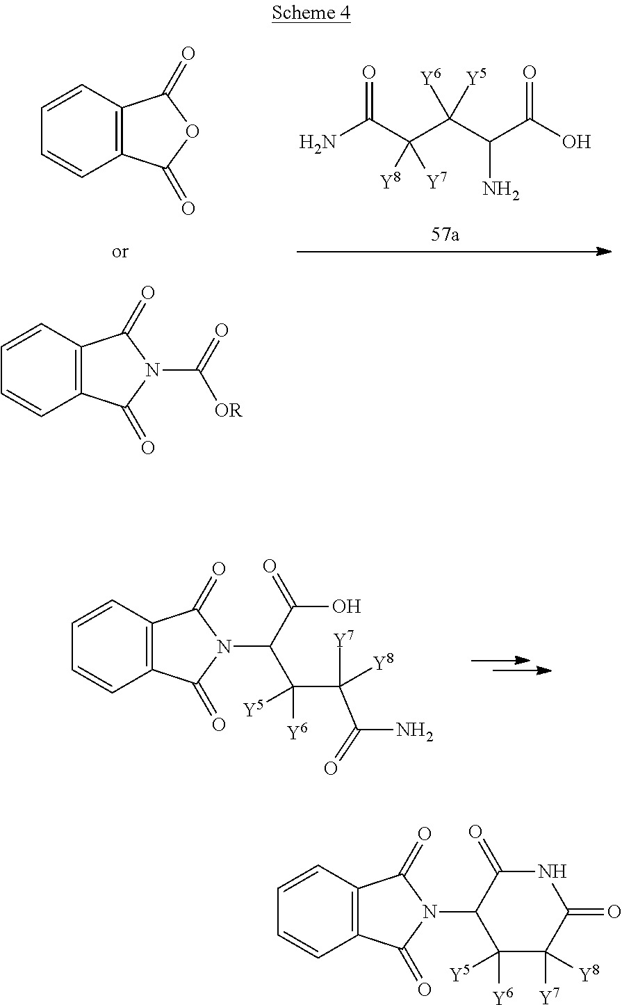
C12=C(C=CC=C1)C(=O)N(C(C(C([Y7])(C(N)=O)[Y8])([Y5])[Y6])C(O)=O)C2=O.NC(C(C(C(C(O)=O)N)([Y6])[Y5])([Y8])[Y7])=O.C1=CC2=C(C=C1)C(=O)OC2=O.C1=CC2=C(C=C1)C(=O)N(C(=O)[OR])C2=O.C12=C(C=CC=C1)C(=O)N(C1C([Y6])([Y5])C([Y7])([Y8])C(=O)NC1=O)C2=O
